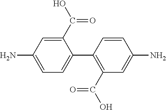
C1=C(N)C=C(C(O)=O)C(C2=C(C(O)=O)C=C(N)C=C2)=C1
